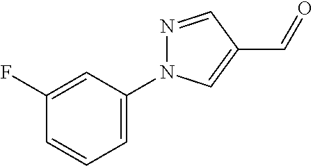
N1=CC(C=O)=CN1C1=CC=CC(F)=C1
